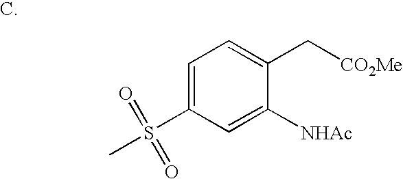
C1=C(S(C)(=O)=O)C=C([NHAc])C(C[CO2Me])=C1
